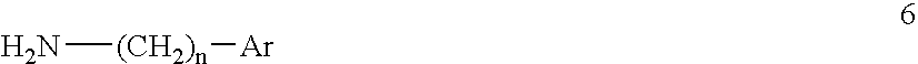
N[(CH2)n][Ar]
